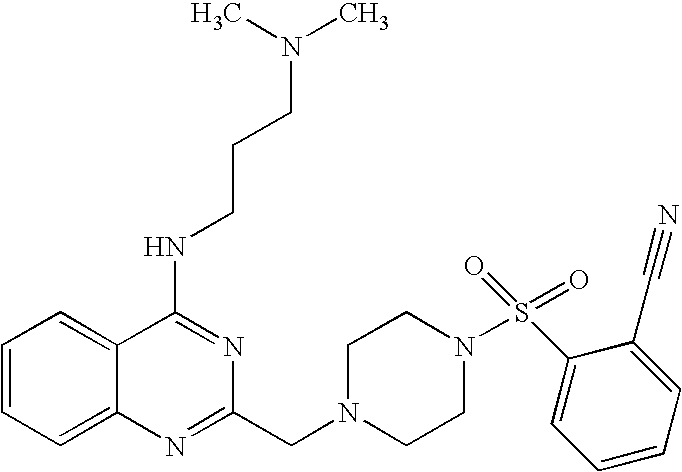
C1=CC=C2C(=C1)C(NCCCN(C)C)=NC(CN1CCN(S(=O)(C3=CC=CC=C3C#N)=O)CC1)=N2
